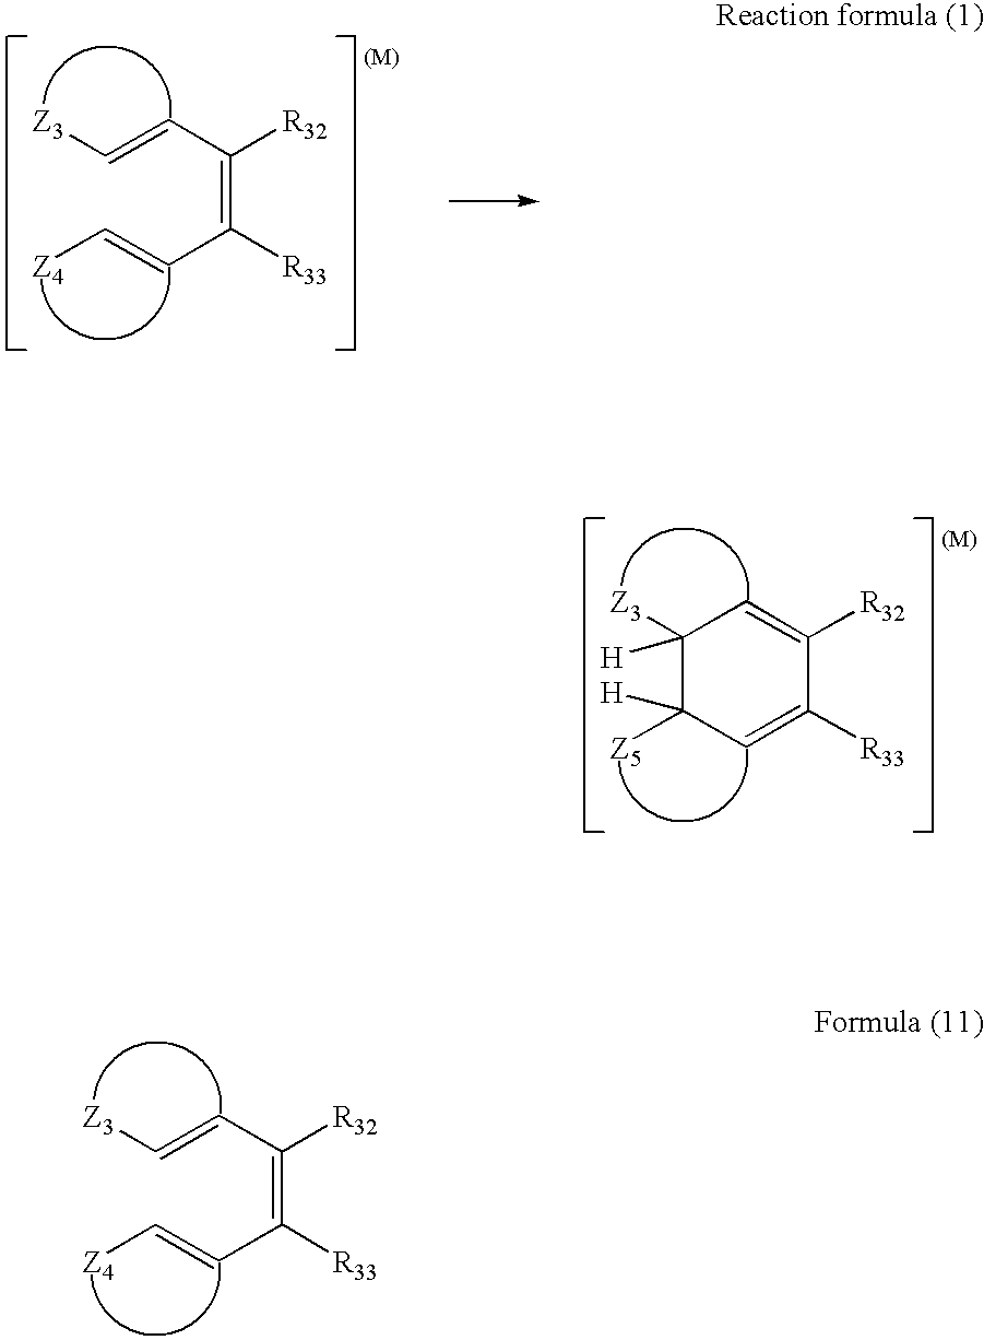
C(=CC(=C(C=C[Z4])[R33])[R32])[Z3].C1([Z3])([H])C([Z5])([H])C=C([R33])C([R32])=C1.C(=CC(=C(C=C[Z4])[R33])[R32])[Z3]
